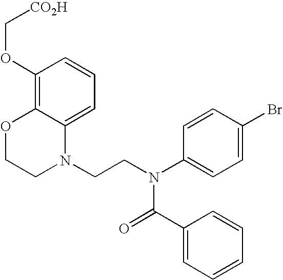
C1=C2C(=C(OC[CO2H])C=C1)OCCN2CCN(C1=CC=C(Br)C=C1)C(=O)C1=CC=CC=C1
